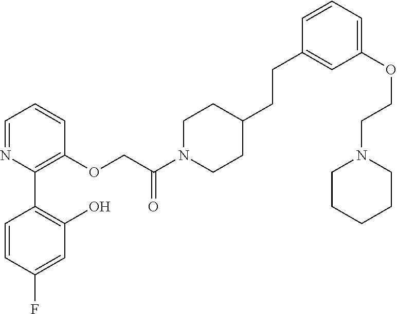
C1=NC(C2=C(O)C=C(F)C=C2)=C(OCC(N2CCC(CCC3=CC(OCCN4CCCCC4)=CC=C3)CC2)=O)C=C1
